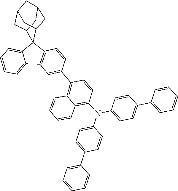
C1=CC=C2C(=C1)C1(C3CC4CC(CC1C4)C3)C1=C2C=C(C2=C3C(=C(N(C4=CC=C(C5=CC=CC=C5)C=C4)C4=CC=C(C5=CC=CC=C5)C=C4)C=C2)C=CC=C3)C=C1
